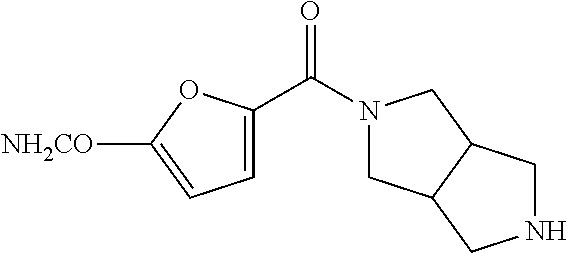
N1(C(C2=CC=C([NH2CO])O2)=O)CC2C(C1)CNC2
